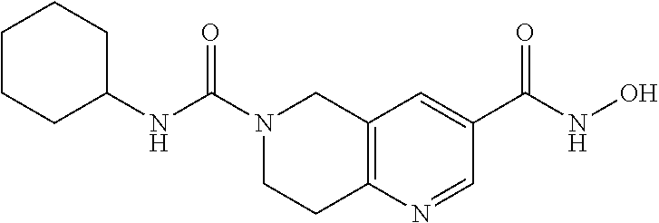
C12=C(N=CC(C(NO)=O)=C1)CCN(C(NC1CCCCC1)=O)C2
